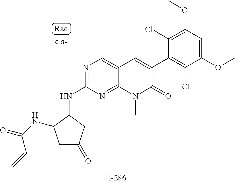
N1=C(NC2C(NC(=O)C=C)CC(=O)C2)N=C2C(=C1)C=C(C1=C(Cl)C(OC)=CC(OC)=C1Cl)C(=O)N2C
